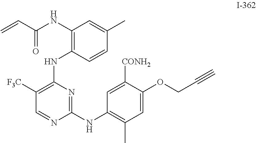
N1=C(NC2=C(C)C=C(OCC#C)C([CONH2])=C2)N=CC([F3C])=C1NC1=C(NC(C=C)=O)C=C(C)C=C1
